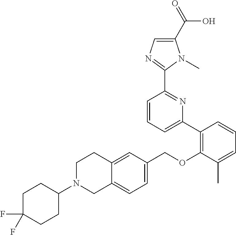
C1N(C2CCC(F)(F)CC2)CC2=CC=C(COC3=C(C4=CC=CC(C5=NC=C(C(=O)O)N5C)=N4)C=CC=C3C)C=C2C1
